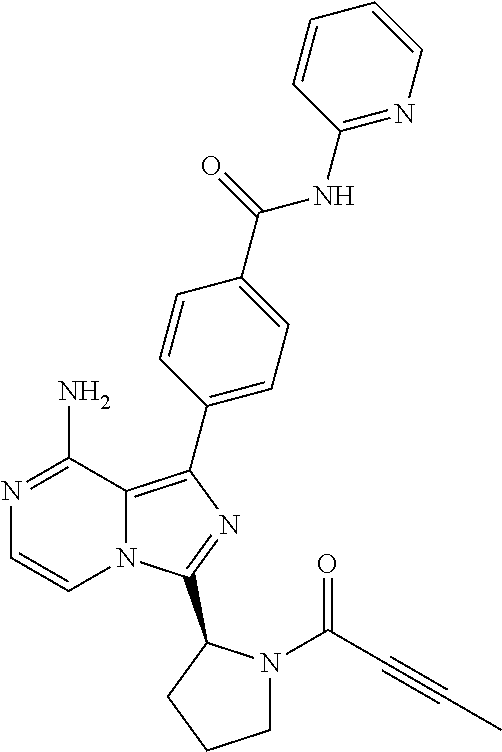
C1=CC(NC(=O)C2=CC=C(C3=C4N(C=CN=C4N)C(C4N(C(C#CC)=O)CCC4)=N3)C=C2)=NC=C1
